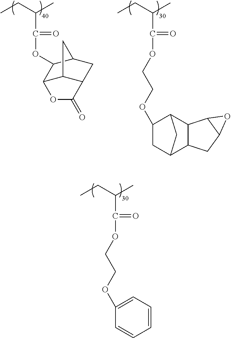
CCC(C)C(=O)OC1C2C3C(CC1C3)C(=O)O2.CCC(C)C(=O)OCCOC1CC2C3C(C1C2)C1C(C3)O1.CCC(C)C(=O)OCCOC1=CC=CC=C1
